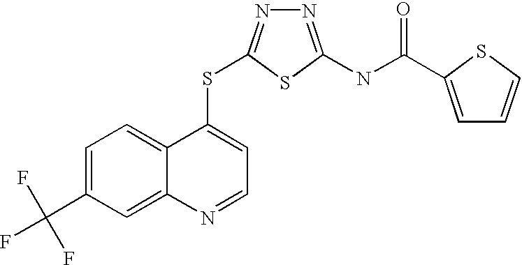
C1=C(C(F)(F)F)C=C2C(=C1)C(SC1=NN=C(NC(=O)C3=CC=CS3)S1)=CC=N2
